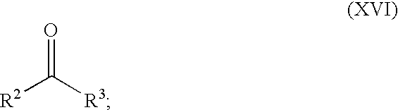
[R2]C([R3])=O
